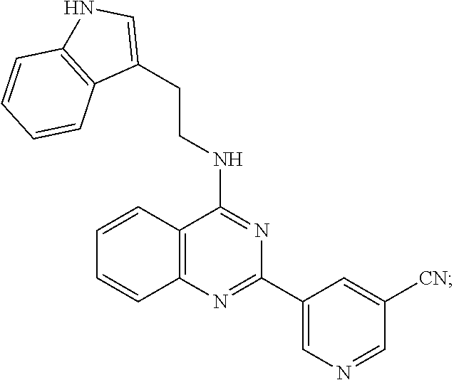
C1=CC2=C(C=C1)N=C(C1=CN=CC([CN])=C1)N=C2NCCC1=CNC2=C1C=CC=C2
